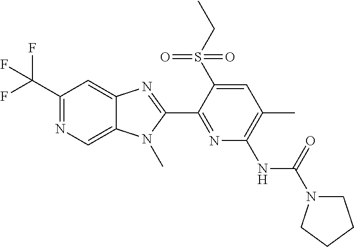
C1(C(F)(F)F)=NC=C2C(=C1)N=C(C1=NC(NC(N3CCCC3)=O)=C(C)C=C1S(CC)(=O)=O)N2C
